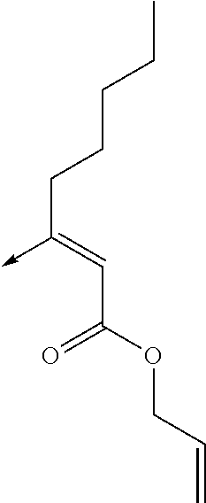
C(C(OCC=C)=O)=C(CCCCC)->C
